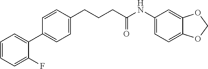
C1=CC(CCCC(NC2=CC=C3C(=C2)OCO3)=O)=CC=C1C1=CC=CC=C1F
